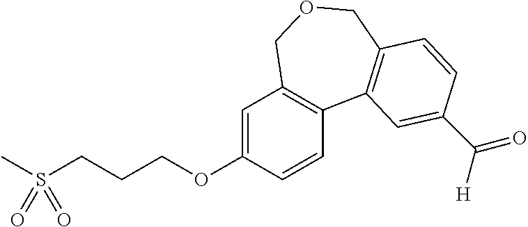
C1=C(OCCCS(C)(=O)=O)C=CC2=C1COCC1=C2C=C(C(=O)[H])C=C1
